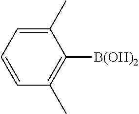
C1(C)=CC=CC(C)=C1[B(OH)2]
